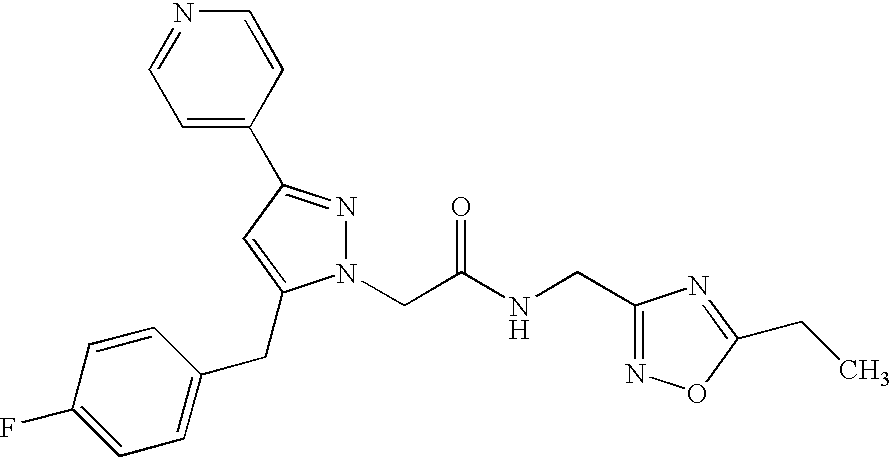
C1=C(C2=NN(CC(NCC3=NOC(CC)=N3)=O)C(CC3=CC=C(F)C=C3)=C2)C=CN=C1
